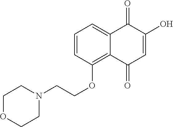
C1=CC(OCCN2CCOCC2)=C2C(=C1)C(=O)C(O)=CC2=O
